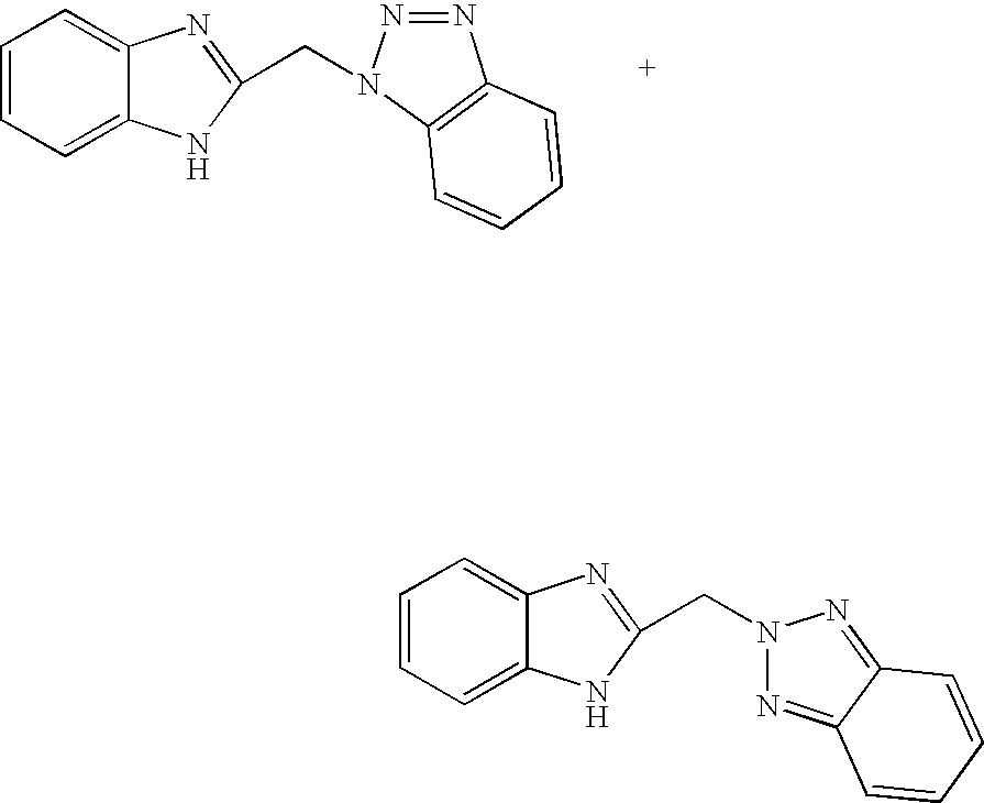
C1=CC=C2C(=C1)N=C(CN1N=NC3=C1C=CC=C3)N2.C1=CC=C2C(=C1)N=C(CN1N=C3C(=N1)C=CC=C3)N2
